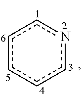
c1cccnc1
